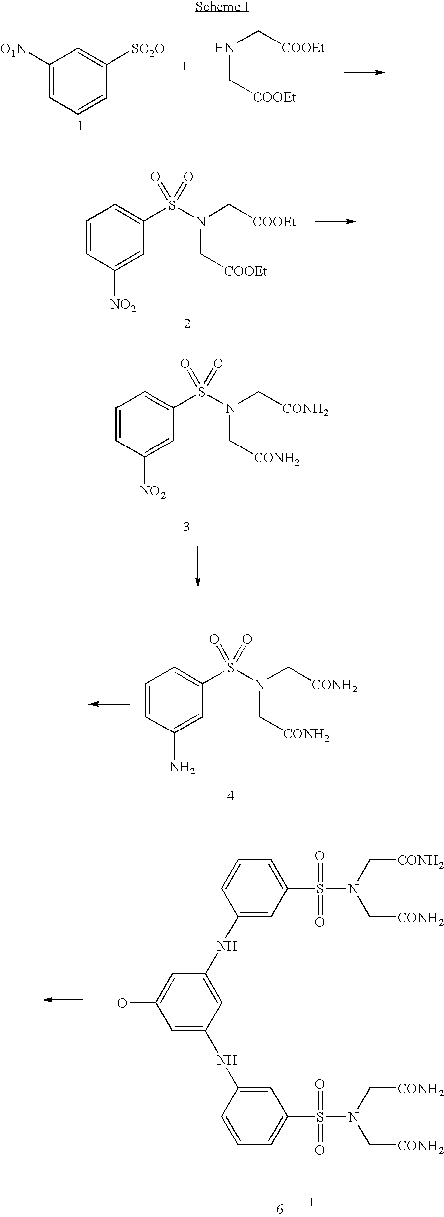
C1([O1N])=CC=CC([SO2O])=C1.N(C[COOEt])C[COOEt].C1=CC([NO2])=CC(S(N(C[COOEt])C[COOEt])(=O)=O)=C1.C1=CC([NO2])=CC(S(N(C[CONH2])C[CONH2])(=O)=O)=C1.C1=CC(N)=CC(S(N(C[CONH2])C[CONH2])(=O)=O)=C1.C1(NC2=CC(NC3=CC(S(=O)(=O)N(C[CONH2])C[CONH2])=CC=C3)=CC(O)=C2)=CC(S(=O)(=O)N(C[CONH2])C[CONH2])=CC=C1
